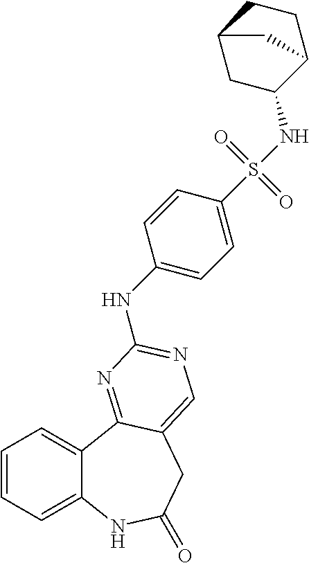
C1=CC=C2C(=C1)C1=NC(NC3=CC=C(S(NC4CC5CCC4C5)(=O)=O)C=C3)=NC=C1CC(=O)N2
